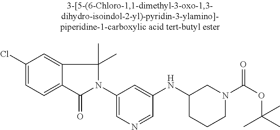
C1(Cl)=CC=C2C(=C1)C(C)(C)N(C1=CN=CC(NC3CCCN(C(OC(C)(C)C)=O)C3)=C1)C2=O
